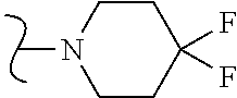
C1CC(F)(F)CCN1C
